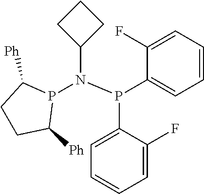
P(C1=CC=CC=C1F)(C1=CC=CC=C1F)N(P1C([Ph])CCC1[Ph])C1CCC1
